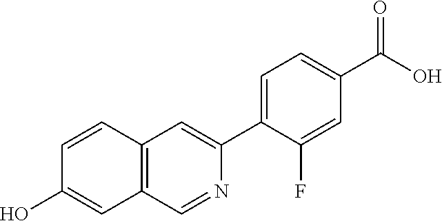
C1=C(F)C(C2=CC3=C(C=N2)C=C(O)C=C3)=CC=C1C(O)=O
